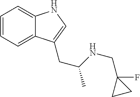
C1=CC=C2C(=C1)NC=C2CC(NCC1(F)CC1)C
